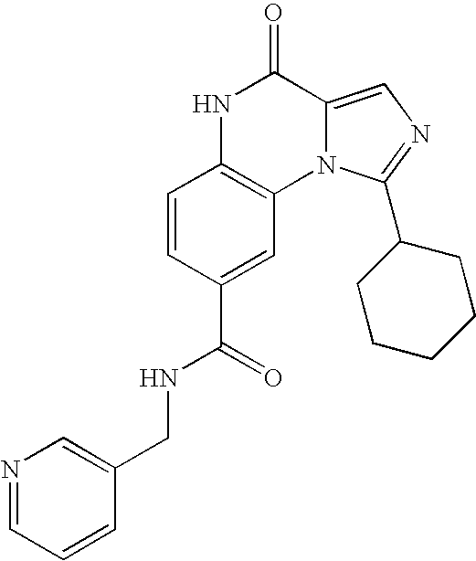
C1=CC(C(=O)NCC2=CN=CC=C2)=CC2=C1NC(=O)C1=CN=C(C3CCCCC3)N21
